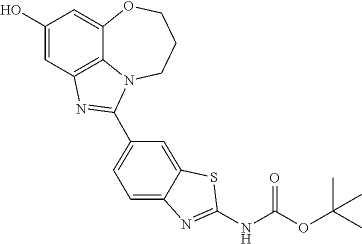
C1(O)=CC2=C3C(=C1)OCCCN3C(C1=CC=C3C(=C1)SC(NC(OC(C)(C)C)=O)=N3)=N2
